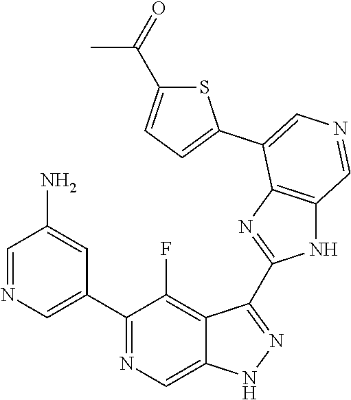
C1(C2=CN=CC(N)=C2)=NC=C2C(=C1F)C(C1=NC3=C(N1)C=NC=C3C1=CC=C(C(=O)C)S1)=NN2
